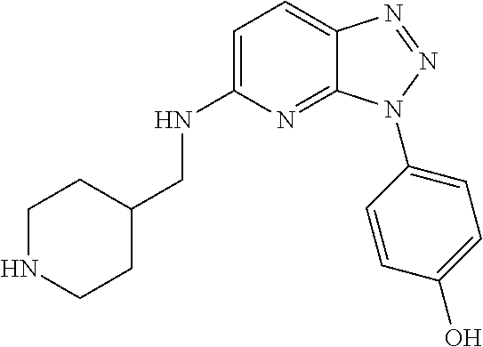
C1=C(NCC2CCNCC2)N=C2C(=C1)N=NN2C1=CC=C(O)C=C1
